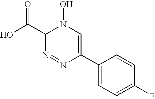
C1(C(O)=O)N=NC(C2=CC=C(F)C=C2)=CN1O
